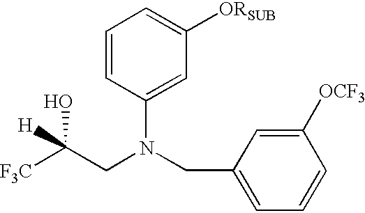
C1=CC(N(CC2=CC=CC([OCF3])=C2)CC([F3C])(O)[H])=CC([ORSUB])=C1
